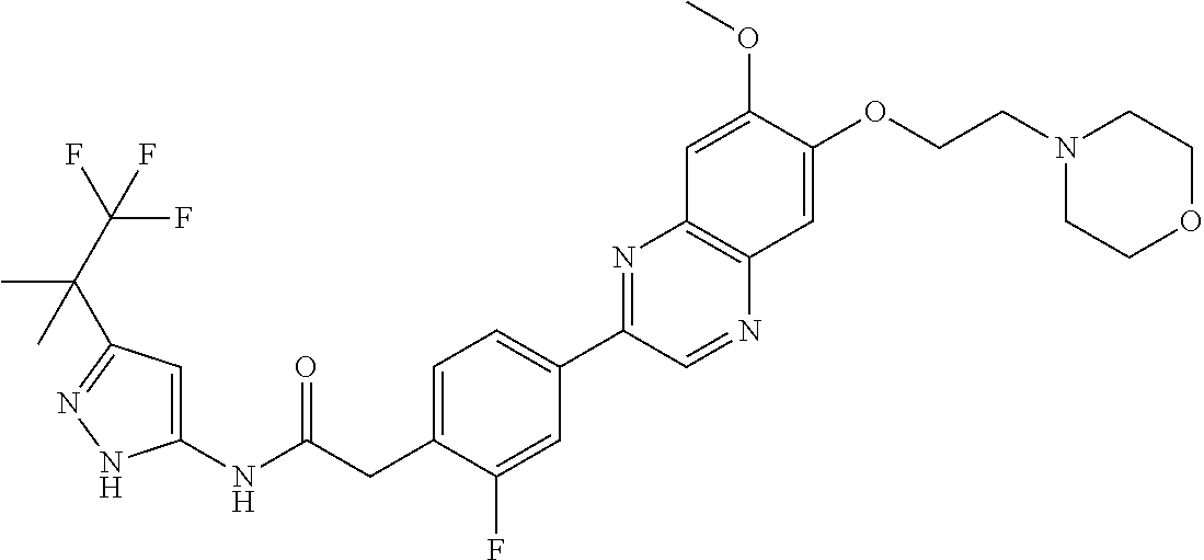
C1(NC(CC2=CC=C(C3=NC4=C(N=C3)C=C(OCCN3CCOCC3)C(OC)=C4)C=C2F)=O)=CC(C(C(F)(F)F)(C)C)=NN1
